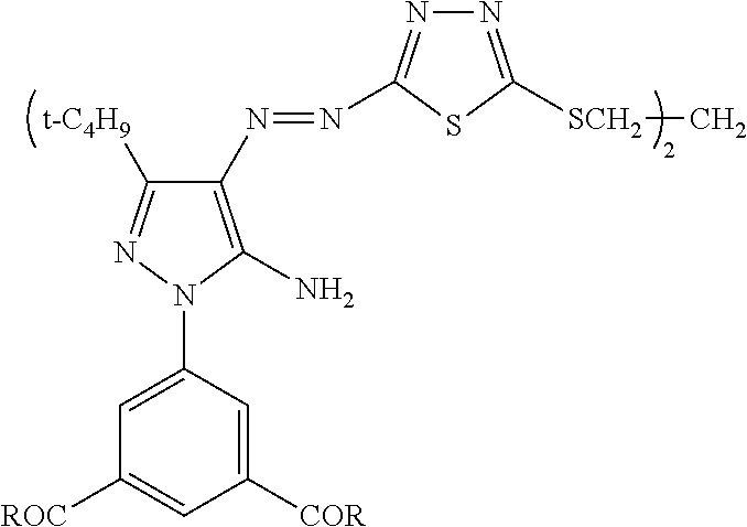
N1=C([SCH2]C)SC(N=NC2=C(N)N(C3=CC([ROC])=CC([COR])=C3)N=C2[t-C4H9])=N1
